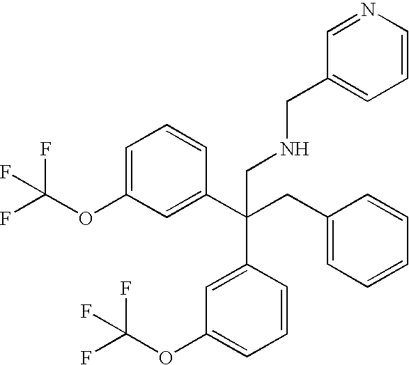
C1=C(OC(F)(F)F)C=C(C(CC2=CC=CC=C2)(C2=CC(OC(F)(F)F)=CC=C2)CNCC2=CC=CN=C2)C=C1
